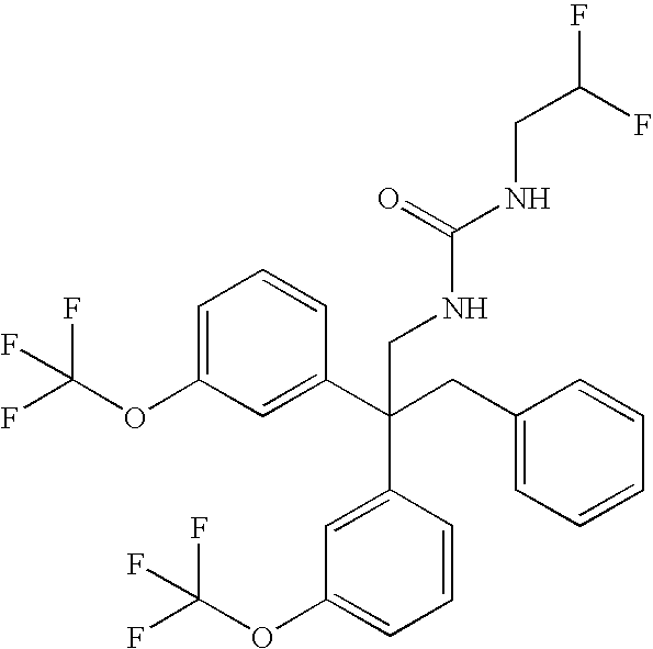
C1=C(OC(F)(F)F)C=C(C(CC2=CC=CC=C2)(C2=CC(OC(F)(F)F)=CC=C2)CNC(NCC(F)F)=O)C=C1
